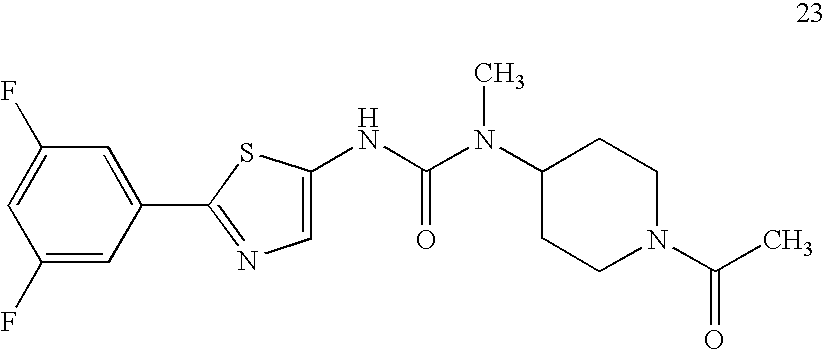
N(C(N(C)C1CCN(C(C)=O)CC1)=O)C1=CN=C(C2=CC(F)=CC(F)=C2)S1
